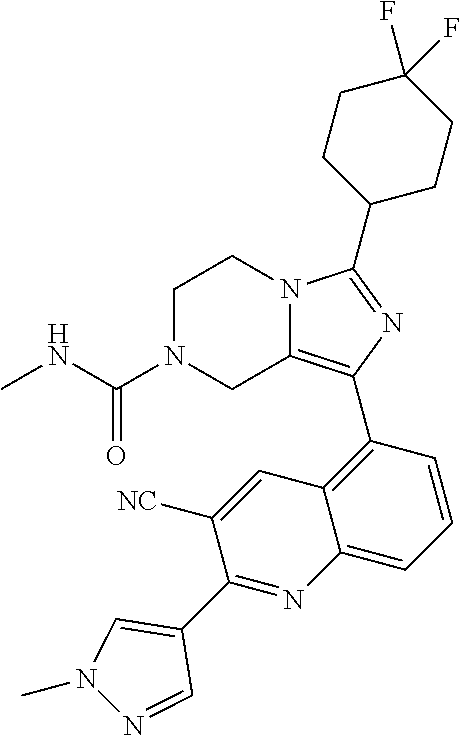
C1N(C(NC)=O)CC2=C(C3=C4C(=CC=C3)N=C(C3=CN(C)N=C3)C([NC])=C4)N=C(C3CCC(F)(F)CC3)N2C1
